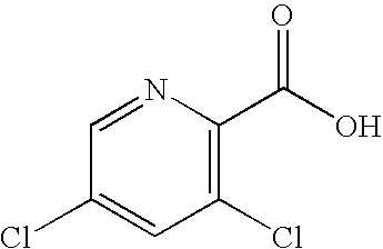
C1=NC(C(=O)O)=C(Cl)C=C1Cl
